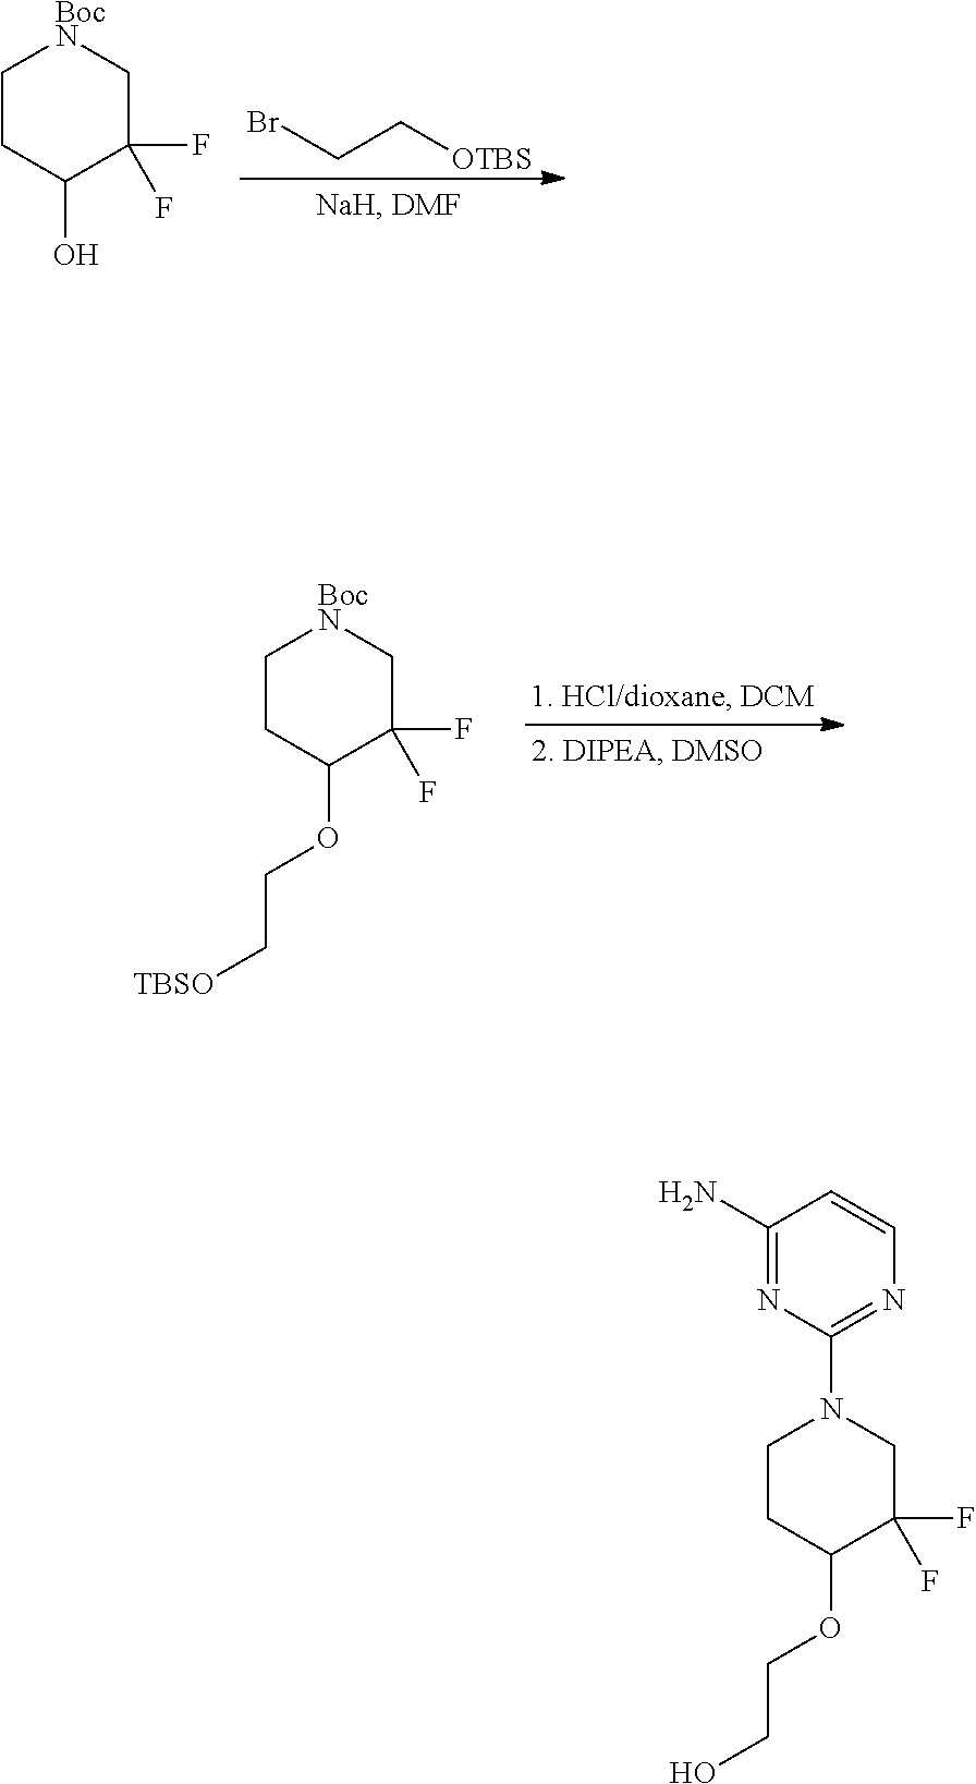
C1CC(OCCO)C(F)(F)CN1C1=NC=CC(N)=N1.C1CC(O)C(F)(F)C[BocN]1.BrCC[OTBS].C1CC(OCC[TBSO])C(F)(F)C[BocN]1
